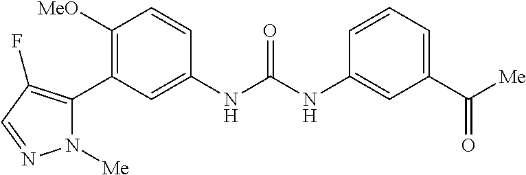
C1([OMe])=C(C2=C(F)C=NN2[Me])C=C(NC(=O)NC2=CC(C([Me])=O)=CC=C2)C=C1
